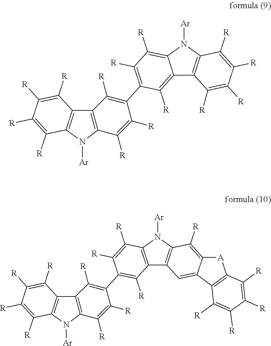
C12=C(N([Ar])C3=C([R])C([R])=C(C4=C([R])C5=C(C([R])=C4[R])N([Ar])C4=C5C([R])=C([R])C([R])=C4[R])C([R])=C13)C([R])=C([R])C([R])=C2[R].C12=C(N([Ar])C3=C1C([R])=C(C1=C([R])C4=C(C([R])=C1[R])N([Ar])C1=C4C([R])=C([R])C([R])=C1[R])C([R])=C3[R])C([R])=C1C(=C2)C2=C([A]1)C([R])=C([R])C([R])=C2[R]
